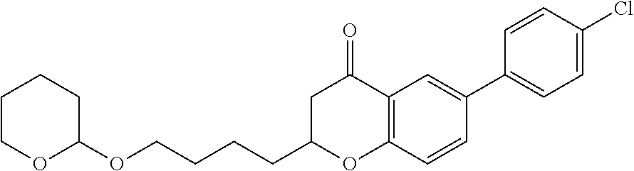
O(CCCCC1OC2=C(C(=O)C1)C=C(C1=CC=C(Cl)C=C1)C=C2)C1CCCCO1
